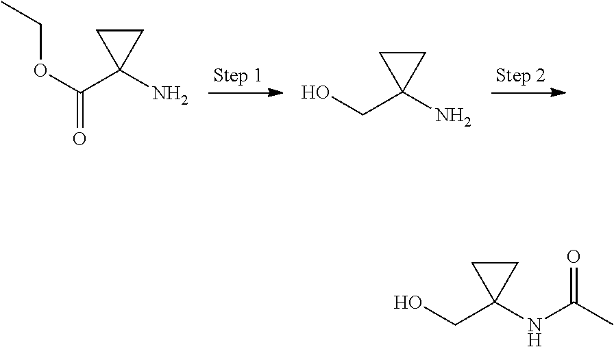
O(C(C1(N)CC1)=O)CC.OCC1(N)CC1.OCC1(NC(C)=O)CC1
